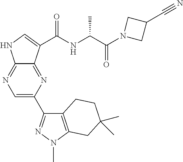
C12=NC(C3=NN(C)C4=C3CCC(C)(C)C4)=CN=C1NC=C2C(NC(C(N1CC(C#N)C1)=O)C)=O
